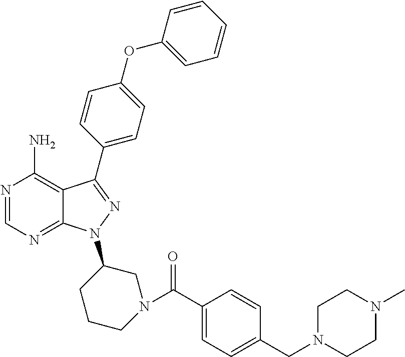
N1=CN=C2C(=C1N)C(C1=CC=C(OC3=CC=CC=C3)C=C1)=NN2C1CN(C(=O)C2=CC=C(CN3CCN(C)CC3)C=C2)CCC1
